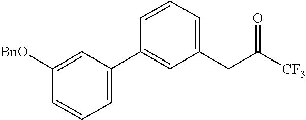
C1=C(C2=CC(CC([CF3])=O)=CC=C2)C=C([BnO])C=C1
